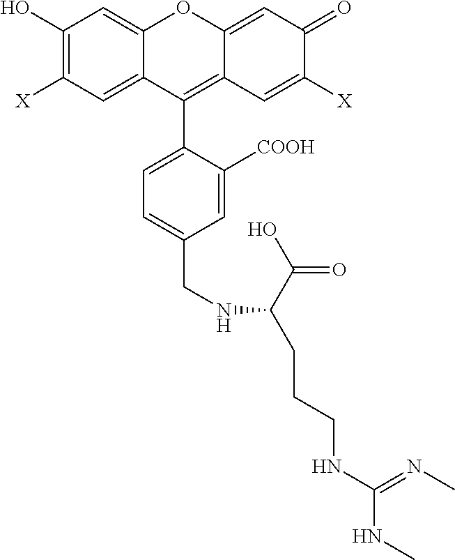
C1=C2C(=CC([X])=C1O)C(C1=CC=C(CNC(C(=O)O)CCCNC(NC)=NC)C=C1[COOH])=C1C(=CC(=O)C([X])=C1)O2
